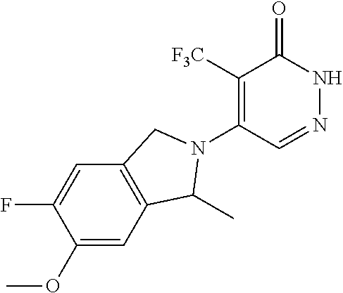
C1([F3C])=C(N2C(C)C3=C(C=C(F)C(OC)=C3)C2)C=NNC1=O
